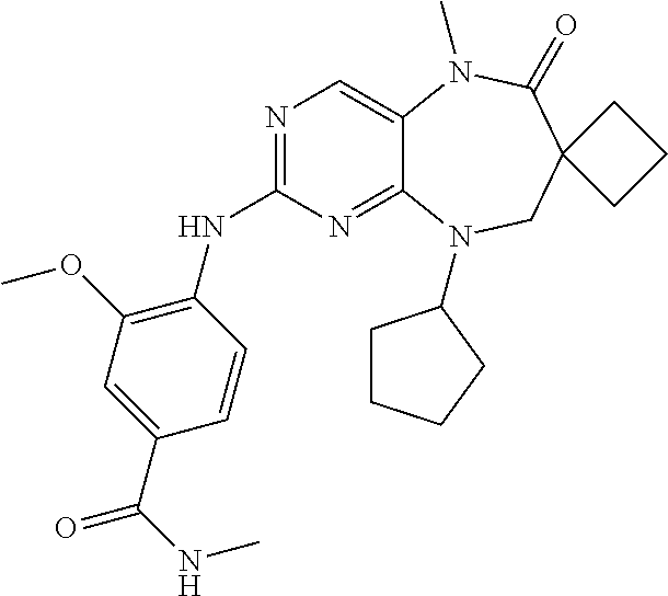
N1=C(NC2=C(OC)C=C(C(NC)=O)C=C2)N=C2C(=C1)N(C)C(=O)C1(CN2C2CCCC2)CCC1
